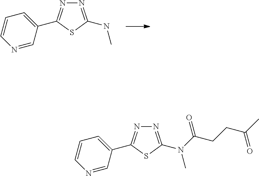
C1=CN=CC(C2=NN=C(NC)S2)=C1.C1=CN=CC(C2=NN=C(N(C)C(CCC(C)=O)=O)S2)=C1
